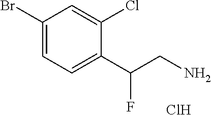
C1(Br)=CC=C(C(CN)F)C(Cl)=C1.Cl
